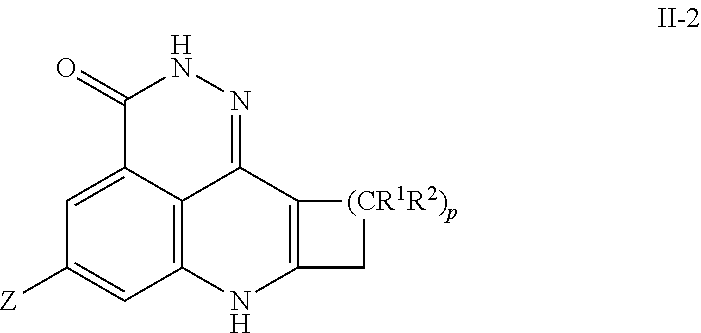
C1(=O)C2=CC([Z])=CC3=C2C(=NN1)C1=C(N3)C[(CR1R2)p]1
